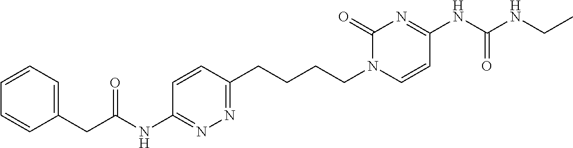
C1=CC=C(CC(=O)NC2=NN=C(CCCCN3C=CC(NC(NCC)=O)=NC3=O)C=C2)C=C1
